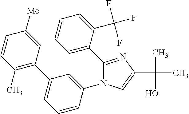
C1(C2=CC=CC=C2C(F)(F)F)=NC(C(C)(O)C)=CN1C1=CC(C2=C(C)C=CC([Me])=C2)=CC=C1
